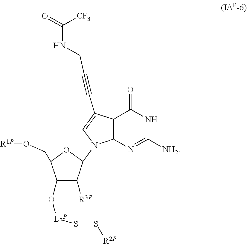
C(C1C(O[L1P]SS[R2P])C([R3P])C(N2C3=C(C(C#CCNC(=O)[CF3])=C2)C(=O)NC([NH2])=N3)O1)O[R1P]
